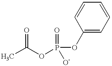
CC(OP(OC1=CC=CC=C1)(=O)[O-])=O
